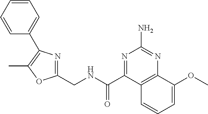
C1(CNC(=O)C2=NC(N)=NC3=C2C=CC=C3OC)=NC(C2=CC=CC=C2)=C(C)O1
